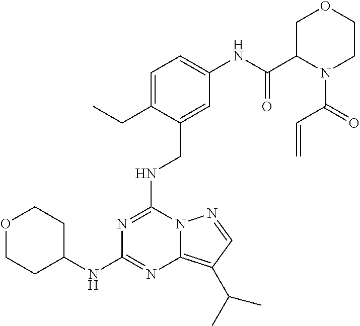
N(C1=NC(NC2CCOCC2)=NC2=C(C(C)C)C=NN12)CC1=CC(NC(C2N(C(=O)C=C)CCOC2)=O)=CC=C1CC
